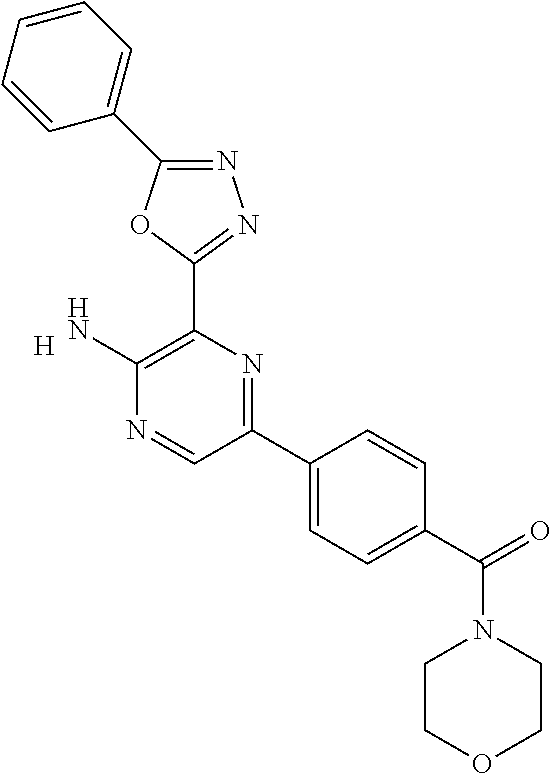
C1(N)=C(C2=NN=C(C3=CC=CC=C3)O2)N=C(C2=CC=C(C(N3CCOCC3)=O)C=C2)C=N1.[H]
